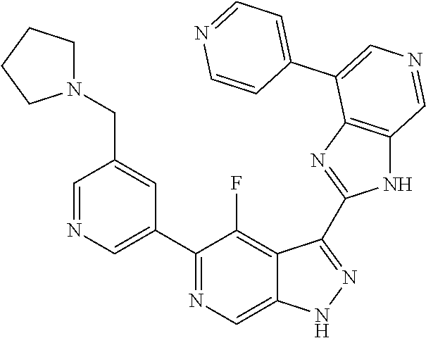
C1(C2=CN=CC(CN3CCCC3)=C2)=NC=C2C(=C1F)C(C1=NC3=C(N1)C=NC=C3C1=CC=NC=C1)=NN2
